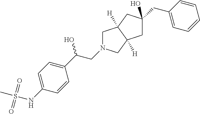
C1(C(O)CN2CC3([H])C([H])(C2)CC(CC2=CC=CC=C2)(O)C3)=CC=C(NS(C)(=O)=O)C=C1
